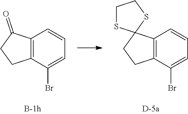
C12=C(C(Br)=CC=C1)CCC2=O.C12=C(C(Br)=CC=C1)CCC21SCCS1
